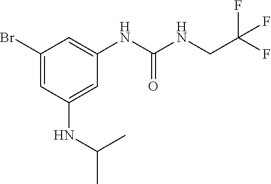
C1(Br)=CC(NC(C)C)=CC(NC(NCC(F)(F)F)=O)=C1
